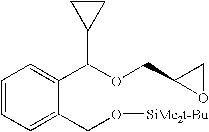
C1=CC=C(CO[SiMe2t-Bu])C(C(OCC2OC2)C2CC2)=C1
